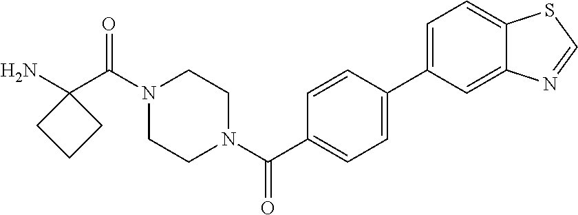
NC1(C(N2CCN(C(=O)C3=CC=C(C4=CC=C5C(=C4)N=CS5)C=C3)CC2)=O)CCC1
